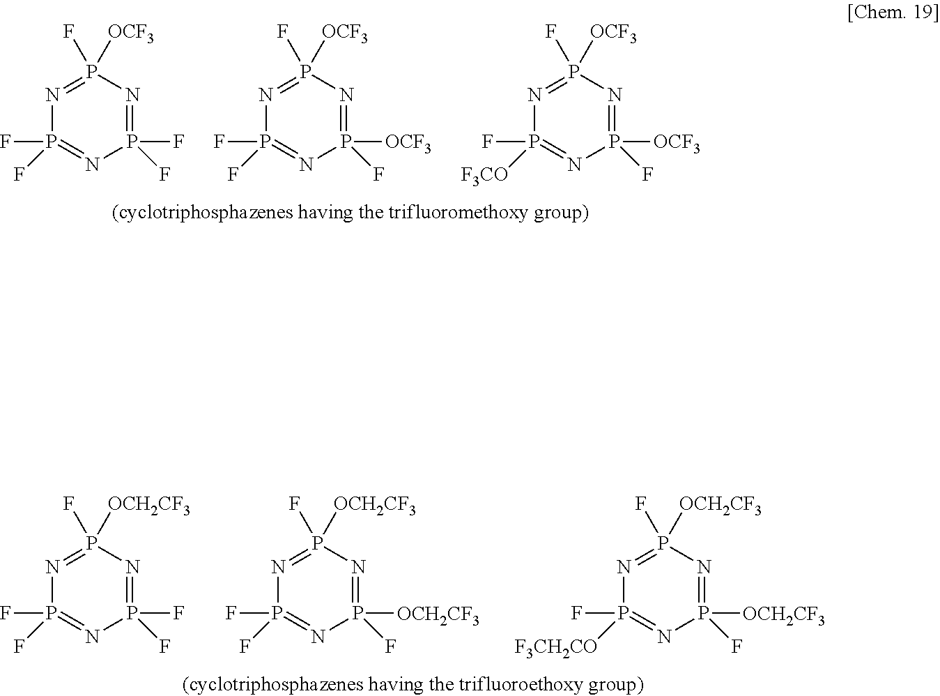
N1=P(F)([OCF3])N=P(F)(F)N=P1(F)F.N1=P(F)([OCF3])N=P([OCF3])(F)N=P1(F)F.N1=P(F)([OCF3])N=P([OCF3])(F)N=P1(F)[F3CO].N1=P(F)([OCH2CF3])N=P(F)(F)N=P1(F)F.N1=P(F)([OCH2CF3])N=P([OCH2CF3])(F)N=P1(F)F.N1=P(F)([OCH2CF3])N=P([OCH2CF3])(F)N=P1(F)[F3CH2CO]
